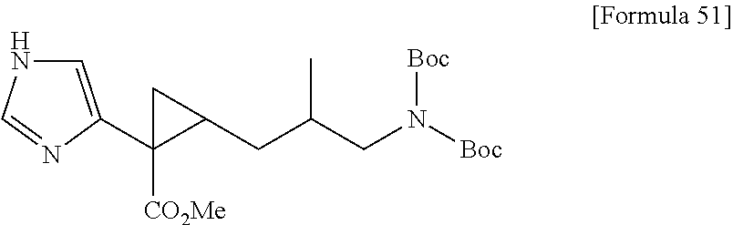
C1=C(C2([CO2Me])C(CC(CN([Boc])[Boc])C)C2)N=CN1
